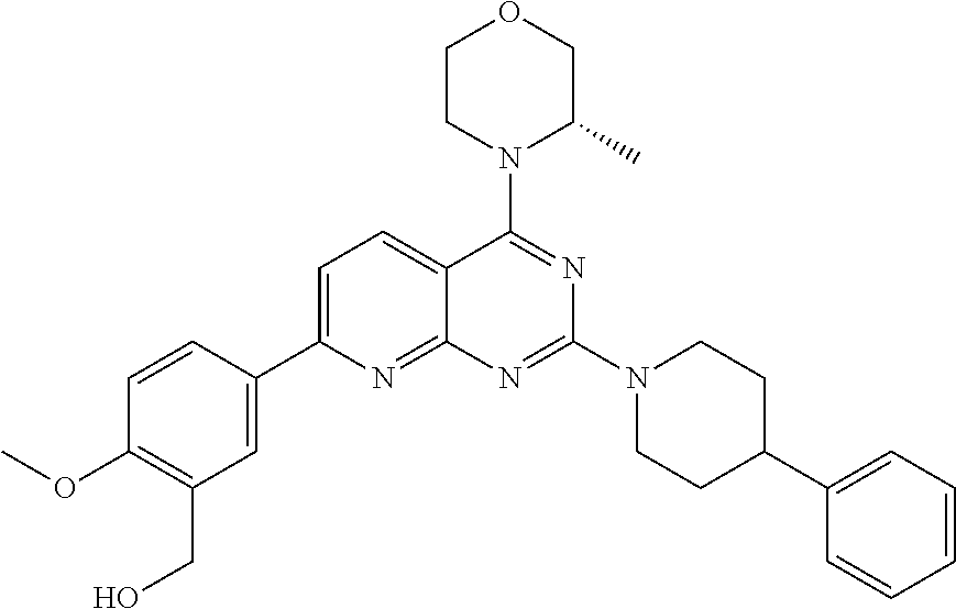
C1=C(C2=CC(CO)=C(OC)C=C2)N=C2C(=C1)C(N1C(C)COCC1)=NC(N1CCC(C3=CC=CC=C3)CC1)=N2
